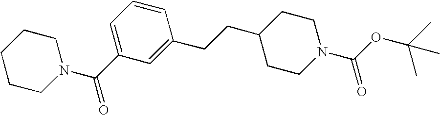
C1=C(C(N2CCCCC2)=O)C=C(CCC2CCN(C(OC(C)(C)C)=O)CC2)C=C1
